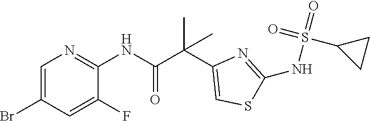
C1=C(Br)C=C(F)C(NC(C(C2=CSC(NS(=O)(=O)C3CC3)=N2)(C)C)=O)=N1
